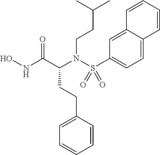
C(N(C(CCC1=CC=CC=C1)C(NO)=O)S(C1=CC=C2C(=C1)C=CC=C2)(=O)=O)CC(C)C
